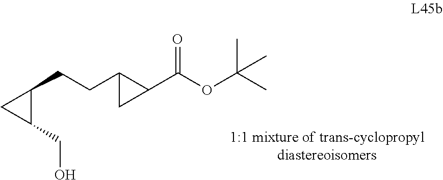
C1(CO)C(CCC2C(C(OC(C)(C)C)=O)C2)C1
